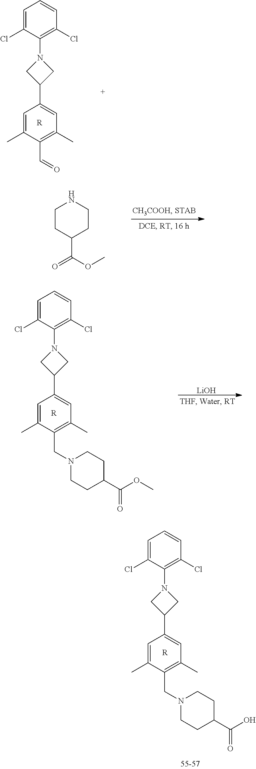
C1=C(Cl)C(N2CC(C3=CC(C)=C(C=O)C(C)=C3)C2)=C(Cl)C=C1.[R].C1CC(C(OC)=O)CCN1.C1=C(Cl)C(N2CC(C3=CC(C)=C(CN4CCC(C(OC)=O)CC4)C(C)=C3)C2)=C(Cl)C=C1.[LiOH].[R].C1=C(Cl)C(N2CC(C3=CC(C)=C(CN4CCC(C(O)=O)CC4)C(C)=C3)C2)=C(Cl)C=C1.[R]
